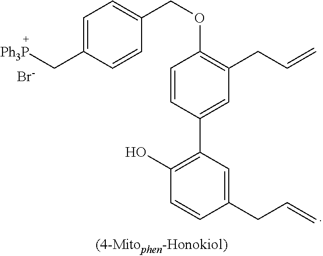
C1(O)=C(C2=CC(CC=C)=C(OCC3=CC=C(C[Ph3P])C=C3)C=C2)C=C(CC=C)C=C1.[Br-]
